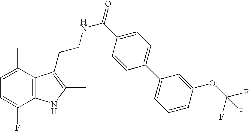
C1=C(C)C2=C(C(F)=C1)NC(C)=C2CCNC(=O)C1=CC=C(C2=CC=CC(OC(F)(F)F)=C2)C=C1
